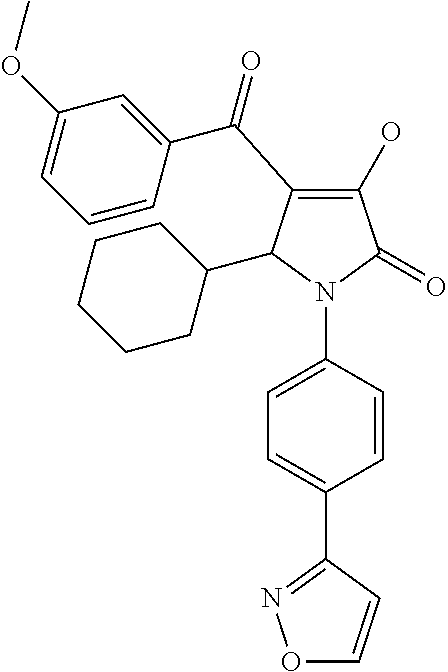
C1(O)=C(C(C2=CC(OC)=CC=C2)=O)C(C2CCCCC2)N(C2=CC=C(C3=NOC=C3)C=C2)C1=O
